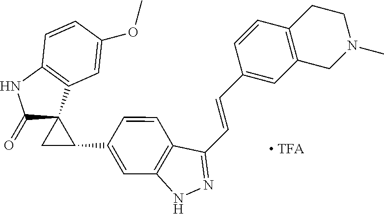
C1(=O)C2(C3=C(N1)C=CC(OC)=C3)CC2C1=CC2=C(C(C=CC3=CC4=C(C=C3)CCN(C)C4)=NN2)C=C1
